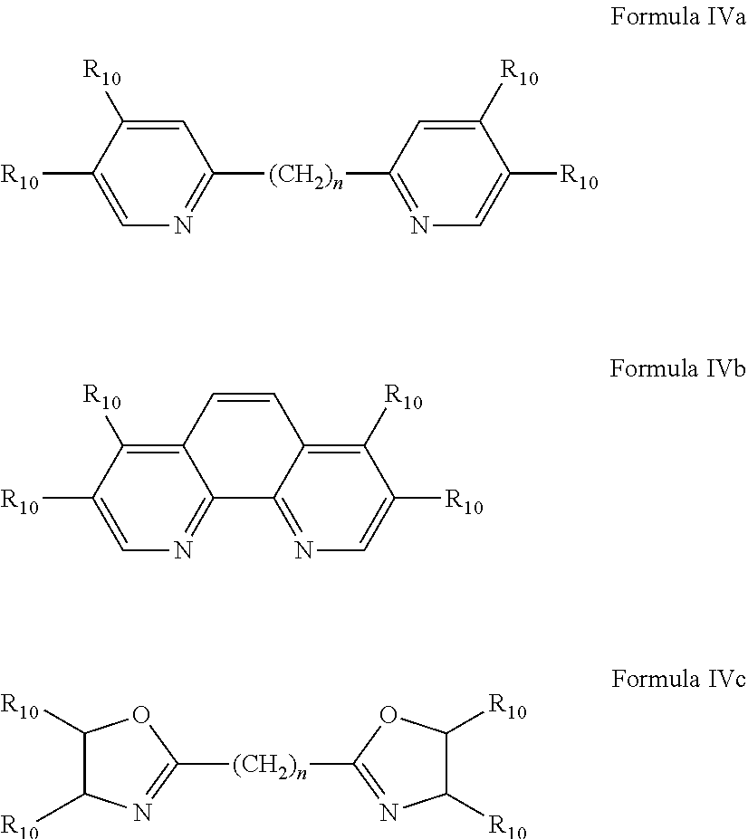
C12=C([R10])C([R10])=CN=C1C1=NC=C([R10])C([R10])=C1C=C2.C1=C([R10])C([R10])=CN=C1[(CH2)n]C1=NC=C([R10])C([R10])=C1.C1([(CH2)n]C2=NC([R10])C([R10])O2)=NC([R10])C([R10])O1
